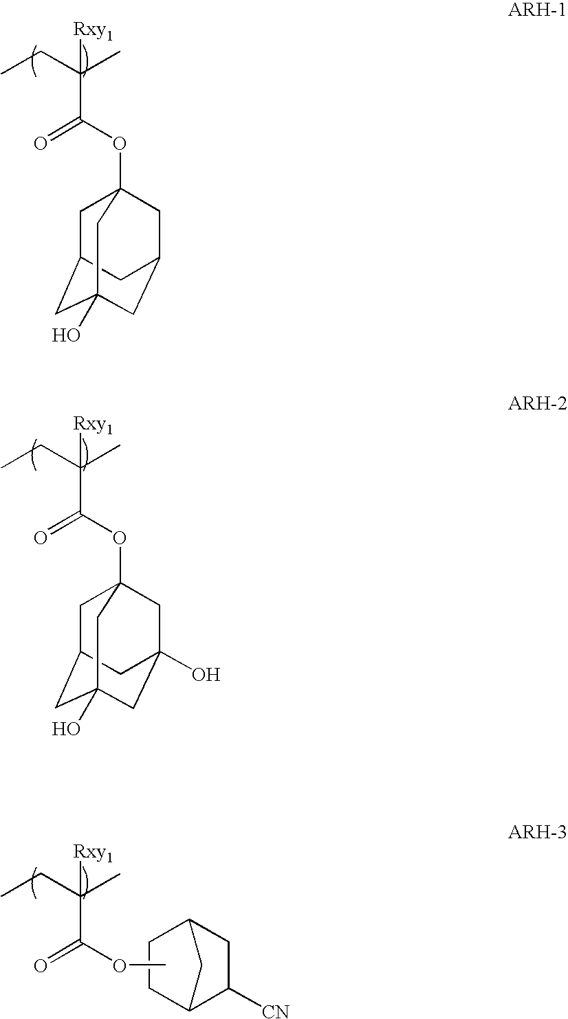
CCC(C)([Rxy1])C(OC12CC3CC(O)(CC(C3)C1)C2)=O.CCC(C)([Rxy1])C(OC12CC3(O)CC(O)(CC(C3)C1)C2)=O.C12C([CN])CC(C1)CC2.CCC(C)([Rxy1])C(=O)OC
